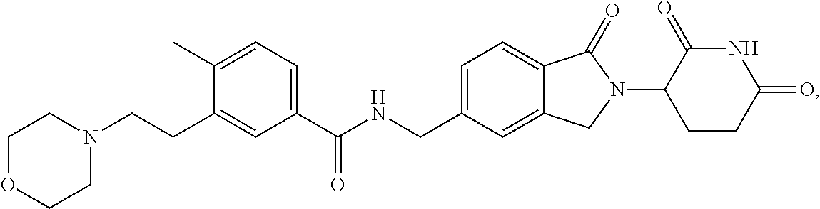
C(NCC1=CC=C2C(=C1)CN(C1CCC(=O)NC1=O)C2=O)(C1=CC=C(C)C(CCN2CCOCC2)=C1)=O
